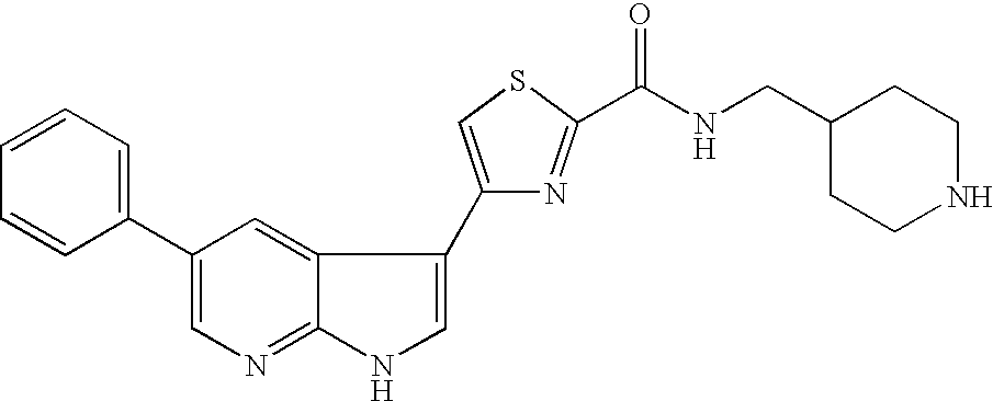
C12=NC=C(C3=CC=CC=C3)C=C1C(C1=CSC(C(NCC3CCNCC3)=O)=N1)=CN2
